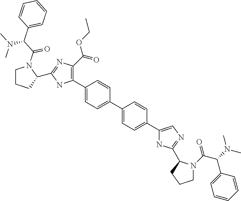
C1(C2=C(C(=O)OCC)N=C(C3CCCN3C(C(C3=CC=CC=C3)N(C)C)=O)N2)=CC=C(C2=CC=C(C3=CN=C(C4N(C(C(N(C)C)C5=CC=CC=C5)=O)CCC4)N3)C=C2)C=C1
